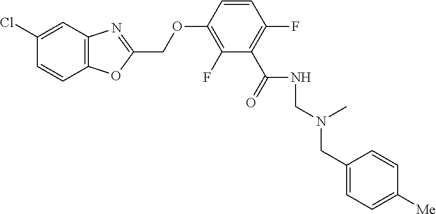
C1=CC2=C(C=C1Cl)N=C(COC1=C(F)C(C(=O)NCN(CC3=CC=C([Me])C=C3)C)=C(F)C=C1)O2
